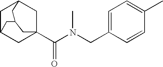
C1C2CC3(C(N(CC4=CC=C(C)C=C4)C)=O)CC1CC(C2)C3
